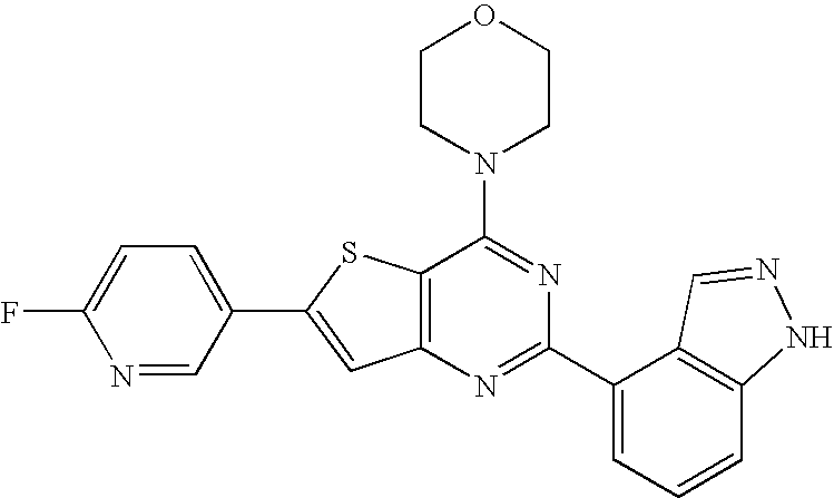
C1CN(C2=NC(C3=CC=CC4=C3C=NN4)=NC3=C2SC(C2=CC=C(F)N=C2)=C3)CCO1
